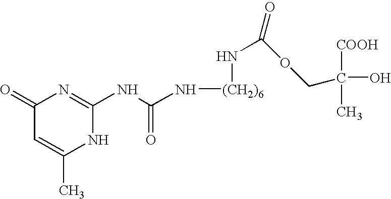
C1(=O)C=C(C)NC(NC(N[(CH2)6]NC(OCC(O)([COOH])C)=O)=O)=N1
